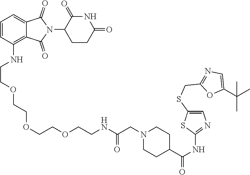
C1(N2C(=O)C3=CC=CC(NCCOCCOCCOCCNC(CN4CCC(C(NC5=NC=C(SCC6=NC=C(C(C)(C)C)O6)S5)=O)CC4)=O)=C3C2=O)CCC(=O)NC1=O
